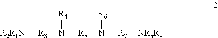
[R2R1N][R3]N([R4])[R5]N([R7][NR8R9])[R6]
